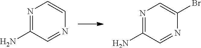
N1=C(N)C=NC=C1.N1=C(N)C=NC(Br)=C1
